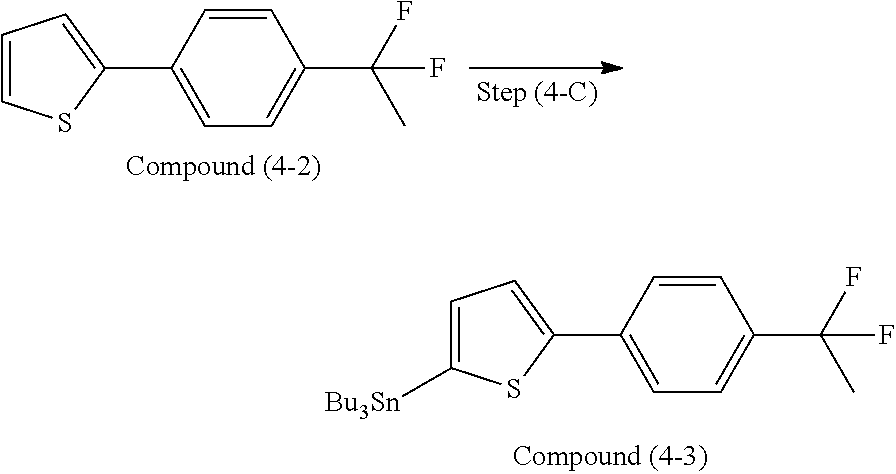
C1=CC(C2=CC=C([Bu3Sn])S2)=CC=C1C(F)(C)F.C1=CC(C2=CC=CS2)=CC=C1C(F)(C)F
